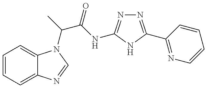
C1=CC=C2C(=C1)N(C(C(=O)NC1=NN=C(C3=NC=CC=C3)N1)C)C=N2
